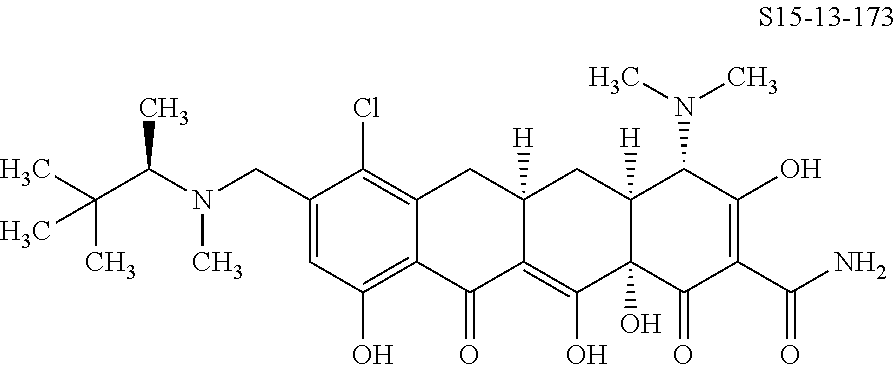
C1(CN(C)C(C(C)(C)C)C)=CC(O)=C2C(=C1Cl)CC1([H])C(=C(O)C3(O)C([H])(C1)C(N(C)C)C(O)=C(C(N)=O)C3=O)C2=O
